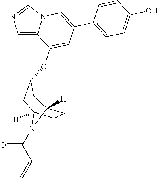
C1=C2N(C=N1)C=C(C1=CC=C(O)C=C1)C=C2OC1CC2([H])CCC([H])(C1)N2C(C=C)=O
